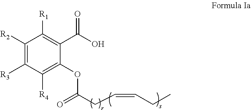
C(CC=CCC)(OC1=C([R4])C([R3])=C([R2])C([R1])=C1C(O)=O)=O
